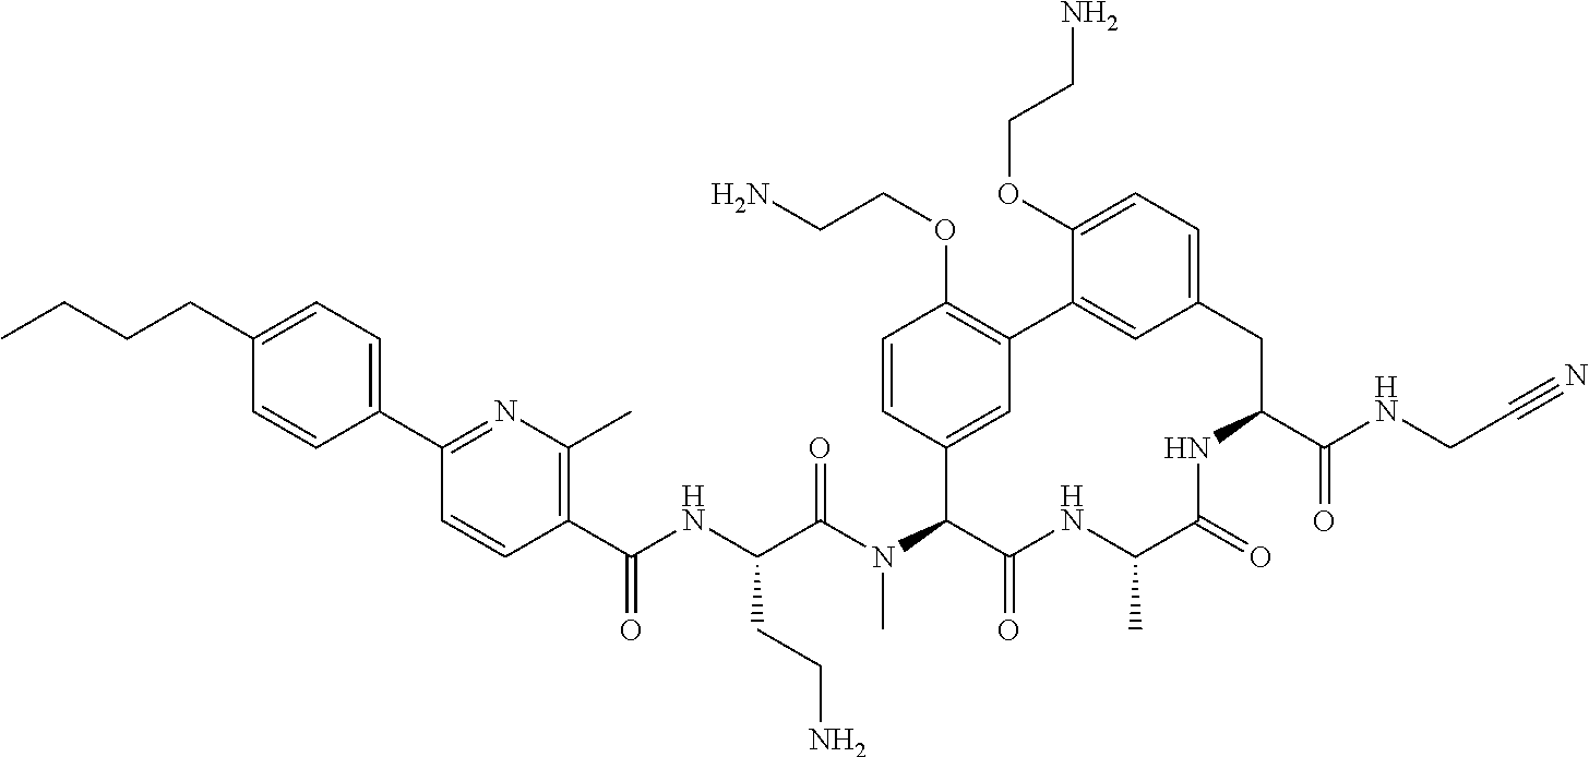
CCCCC1=CC=C(C2=NC(C)=C(C(NC(C(N(C3C(=O)NC(C)C(=O)NC(C(NCC#N)=O)CC4=CC=C(OCCN)C(=C4)C4=C(OCCN)C=CC3=C4)C)=O)CCN)=O)C=C2)C=C1
